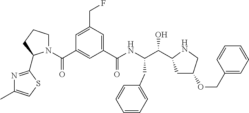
C1(C(NC(C(O)C2CC(OCC3=CC=CC=C3)CN2)CC2=CC=CC=C2)=O)=CC(CF)=CC(C(N2CCCC2C2=NC(C)=CS2)=O)=C1
